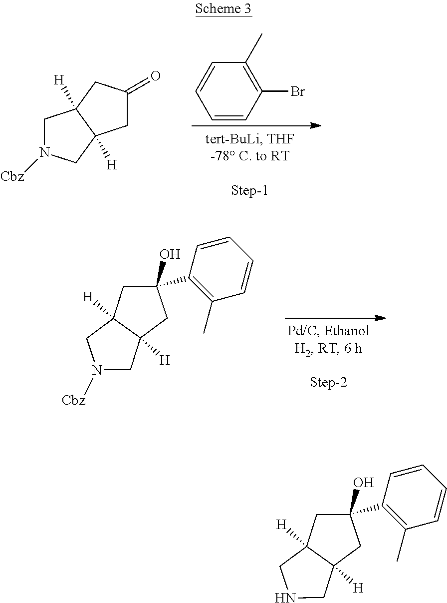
C1=CC(Br)=C(C)C=C1.C1C(=O)CC2([H])C1([H])CN([Cbz])C2.C1C(C2=C(C)C=CC=C2)(O)CC2([H])C1([H])CN([Cbz])C2.C1C(C2=C(C)C=CC=C2)(O)CC2([H])C1([H])CNC2
